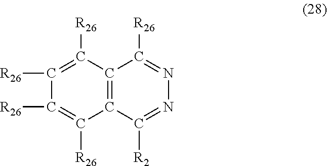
C1([R2])=NN=C([R26])C2=C1C([R26])=C([R26])C([R26])=C2[R26]
